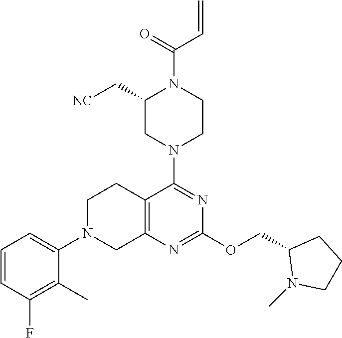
C12=C(N=C(OCC3N(C)CCC3)N=C1N1CCN(C(=O)C=C)C(C[NC])C1)CN(C1=CC=CC(F)=C1C)CC2
